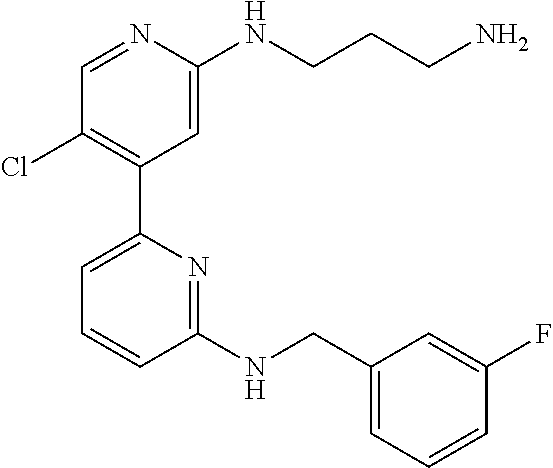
C1=NC(NCCCN)=CC(C2=CC=CC(NCC3=CC=CC(F)=C3)=N2)=C1Cl
